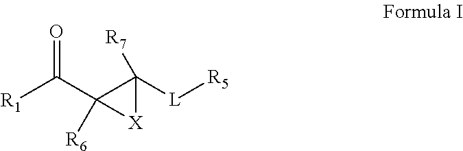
[R1]C(C1([R6])C([L][R5])([R7])[X]1)=O
